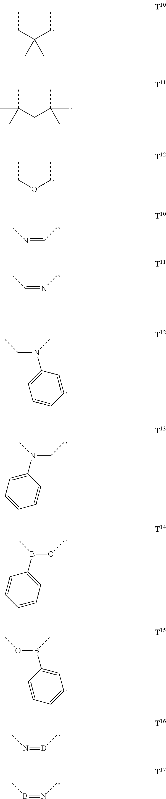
CCC(CC)(C)C.CC(CC(C)(C)C)(C)C.CCOCC.N(=CC)C.C(=NC)C.C(N(C)C1=CC=CC=C1)C.N(CC)(C)C1=CC=CC=C1.B(OC)(C)C1=CC=CC=C1.O(B(C)C1=CC=CC=C1)C.N(=BC)C.B(=NC)C
